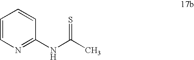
C1=CN=C(NC(C)=S)C=C1
